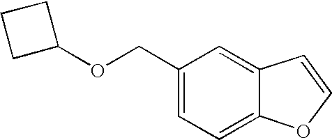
C1(COC2CCC2)=CC=C2C(=C1)C=CO2
